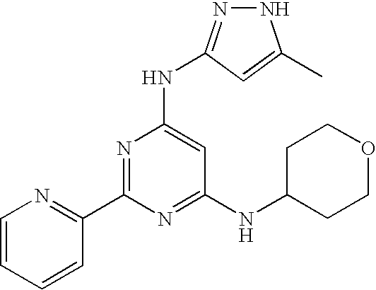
N1N=C(NC2=CC(NC3CCOCC3)=NC(C3=NC=CC=C3)=N2)C=C1C
